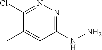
N1=C(NN)C=C(C)C(Cl)=N1
